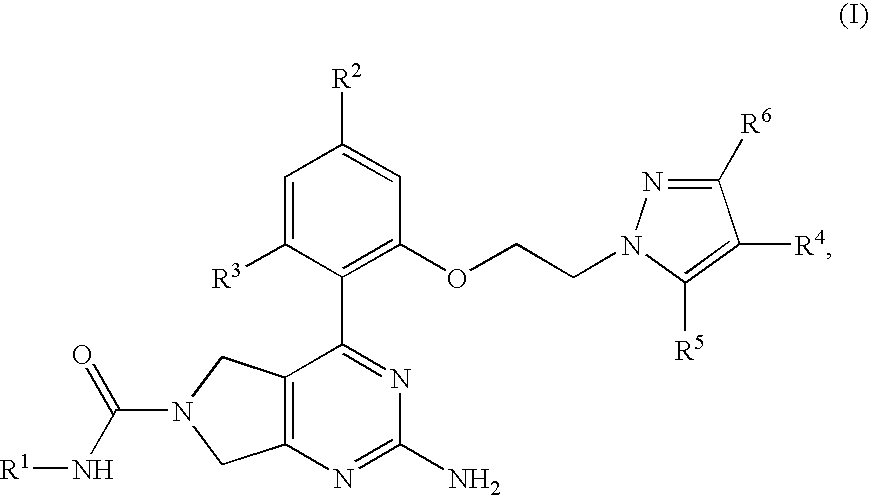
C1=C([R3])C(C2=NC(N)=NC3=C2CN(C(N[R1])=O)C3)=C(OCCN2N=C([R6])C([R4])=C2[R5])C=C1[R2]
